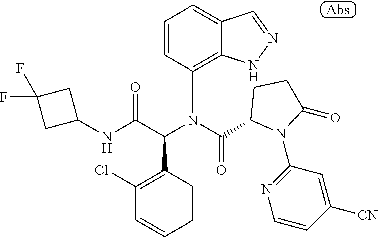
C1=CC(N(C(C2N(C3=NC=CC([CN])=C3)C(=O)CC2)=O)C(C(NC2CC(F)(F)C2)=O)C2=C(Cl)C=CC=C2)=C2C(=C1)C=NN2
